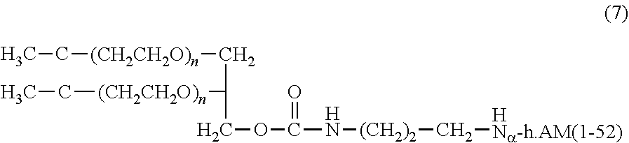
CC[(CH2CH2O)n]CC([(CH2CH2O)n]CC)COC(=O)N[(CH2)2]C[HNa-h.AM(1-52)]
